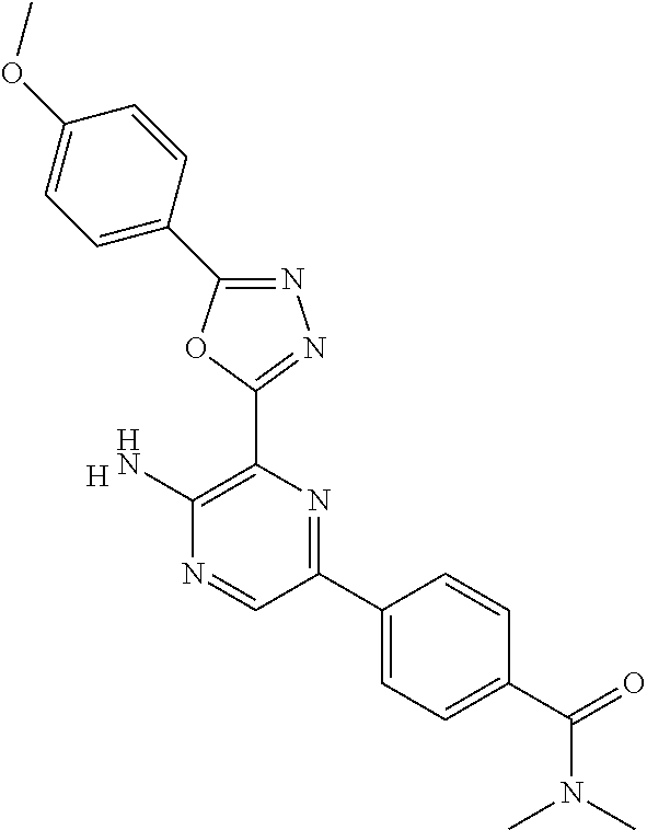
[H].C1(N)=C(C2=NN=C(C3=CC=C(OC)C=C3)O2)N=C(C2=CC=C(C(N(C)C)=O)C=C2)C=N1
